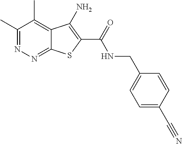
C1(C)=NN=C2C(=C1C)C(N)=C(C(=O)NCC1=CC=C(C#N)C=C1)S2
